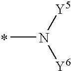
CN([Y5])[Y6].*
